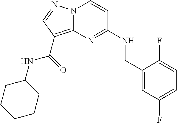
C1=C(F)C=C(CNC2=NC3=C(C(NC4CCCCC4)=O)C=NN3C=C2)C(F)=C1
